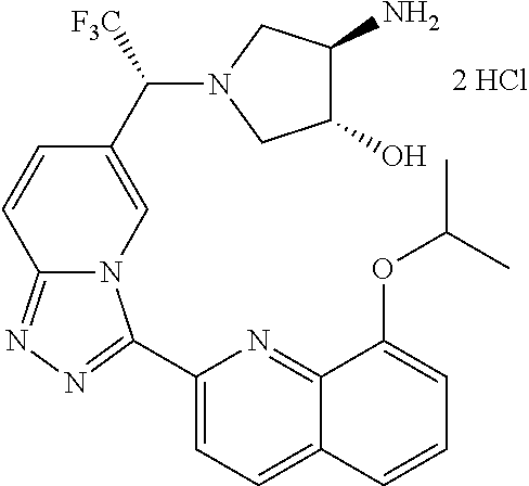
C1(C2=NN=C3N2C=C(C(N2CC(O)C(N)C2)[F3C])C=C3)=CC=C2C(=N1)C(OC(C)C)=CC=C2
